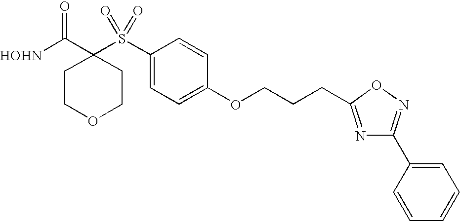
[HOHN]C(C1(S(C2=CC=C(OCCCC3=NC(C4=CC=CC=C4)=NO3)C=C2)(=O)=O)CCOCC1)=O
